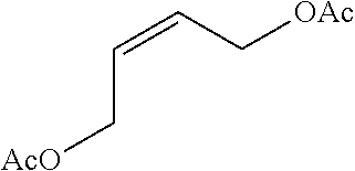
[AcO]CC=CC[OAc]
